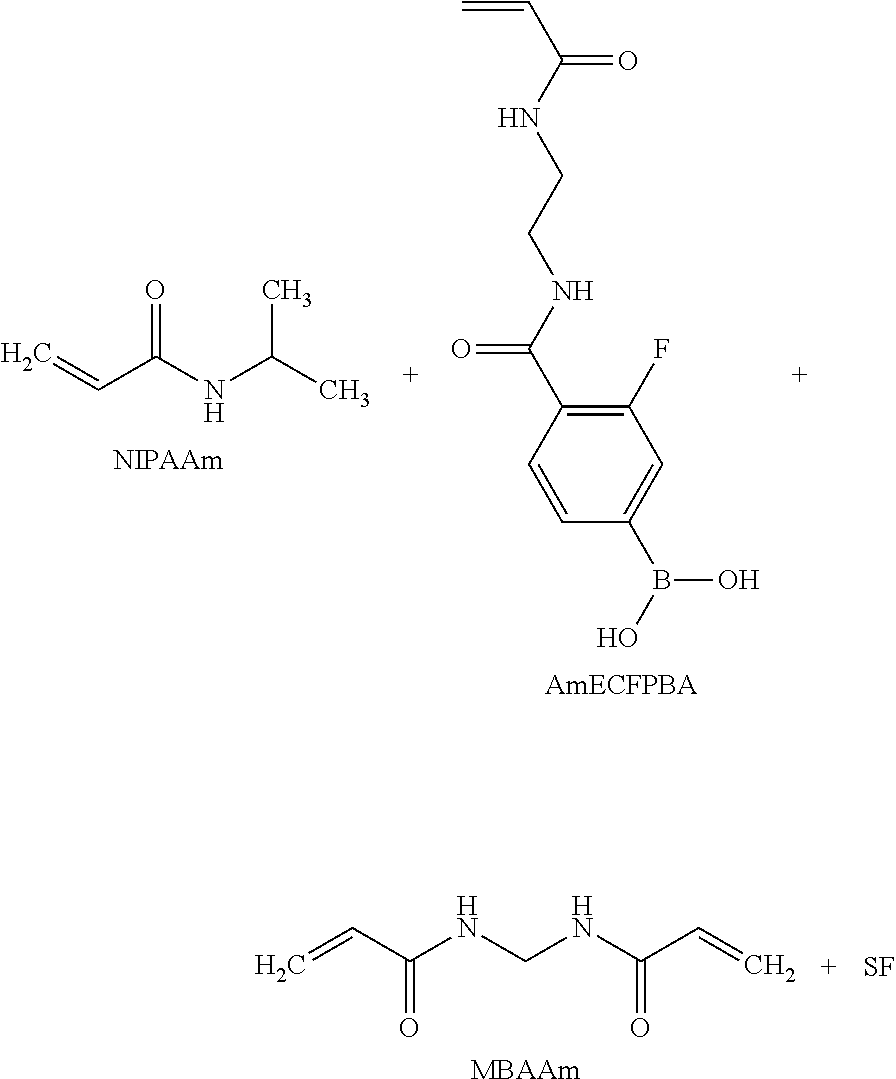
C=CC(NC(C)C)=O.C1(F)=C(C(NCCNC(C=C)=O)=O)C=CC(B(O)O)=C1.C=CC(NCNC(C=C)=O)=O.[MBAAm].[SF]
